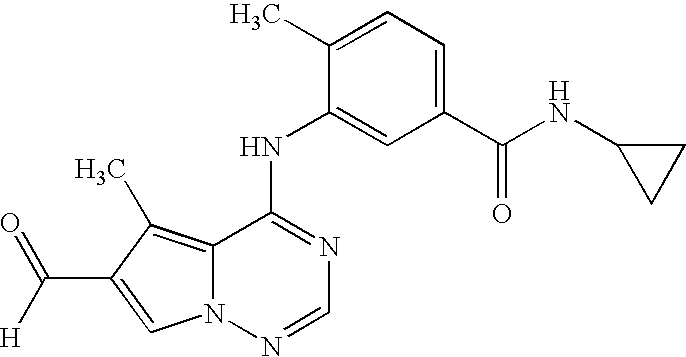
C1(NC2=CC(C(NC3CC3)=O)=CC=C2C)=NC=NN2C1=C(C)C(C(=O)[H])=C2
